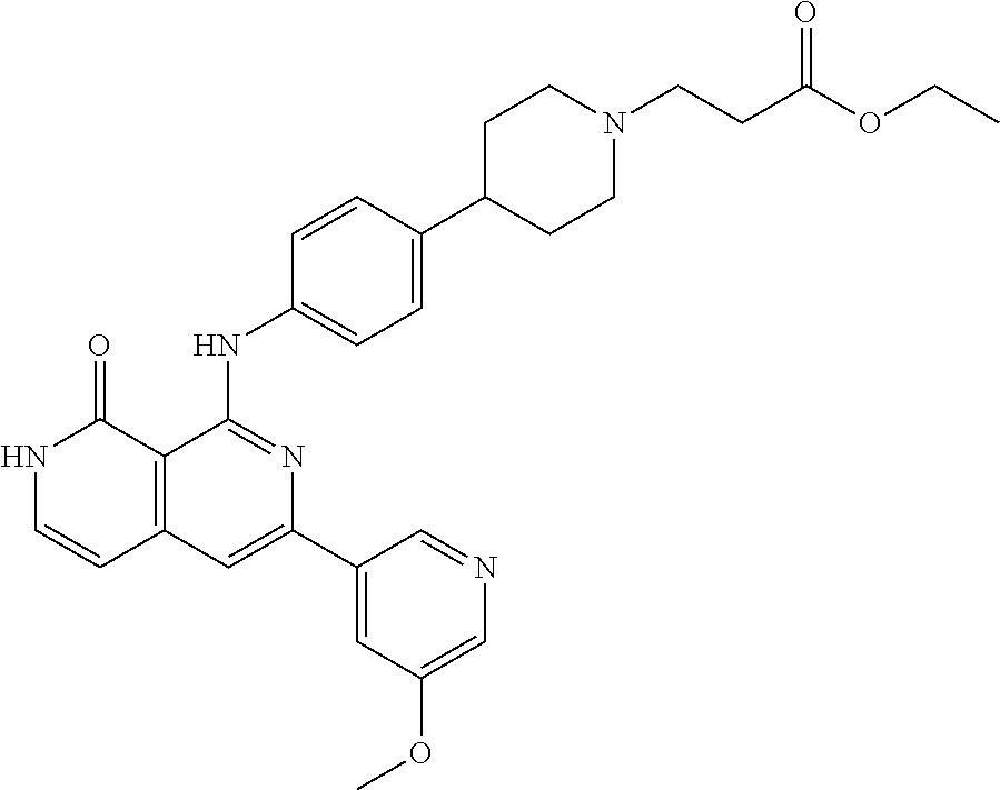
C1=CC(NC2=NC(C3=CC(OC)=CN=C3)=CC3=C2C(=O)NC=C3)=CC=C1C1CCN(CCC(OCC)=O)CC1
